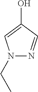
N1(CC)N=CC(O)=C1
